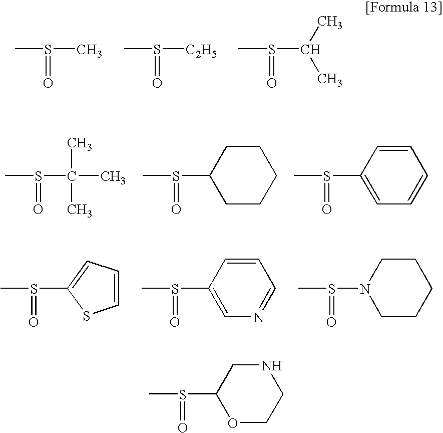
CS(C)=O.CS([C2H5])=O.CS(C(C)C)=O.CS(C(C)(C)C)=O.CS(C1CCCCC1)=O.CS(C1=CC=CC=C1)=O.CS(C1=CC=CS1)=O.CS(C1=CN=CC=C1)=O.CS(N1CCCCC1)=O.CS(C1OCCNC1)=O
